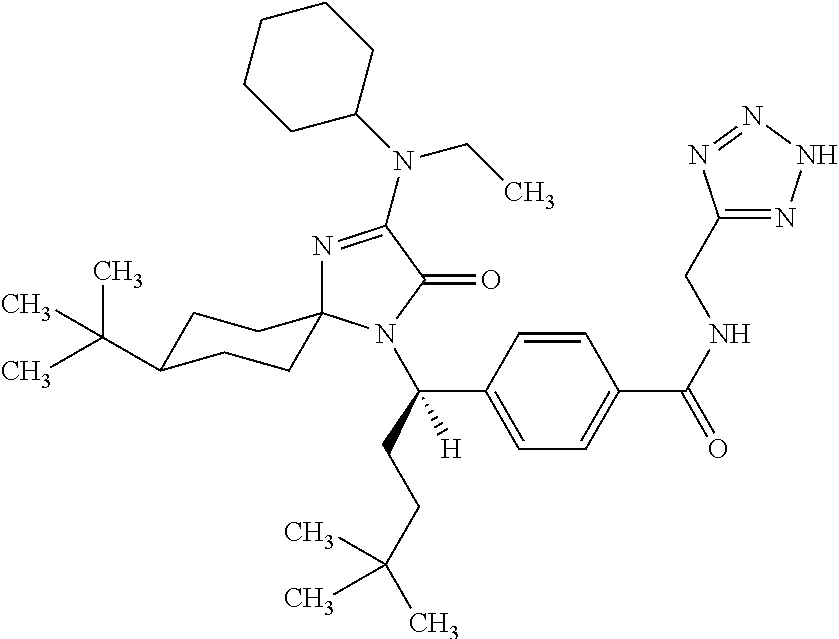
C1C(C(C)(C)C)CCC2(C1)N=C(N(CC)C1CCCCC1)C(=O)N2C(C1=CC=C(C(NCC2=NNN=N2)=O)C=C1)(CCC(C)(C)C)[H]
